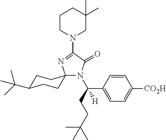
N1(C2=NC3(N(C(CCC(C)(C)C)(C4=CC=C([CO2H])C=C4)[H])C2=O)CCC(C(C)(C)C)CC3)CC(C)(C)CCC1
